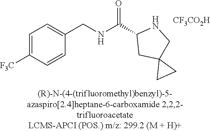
C1=C([F3C])C=CC(CNC(=O)C2CC3(CN2)CC3)=C1.[CF3CO2H]
